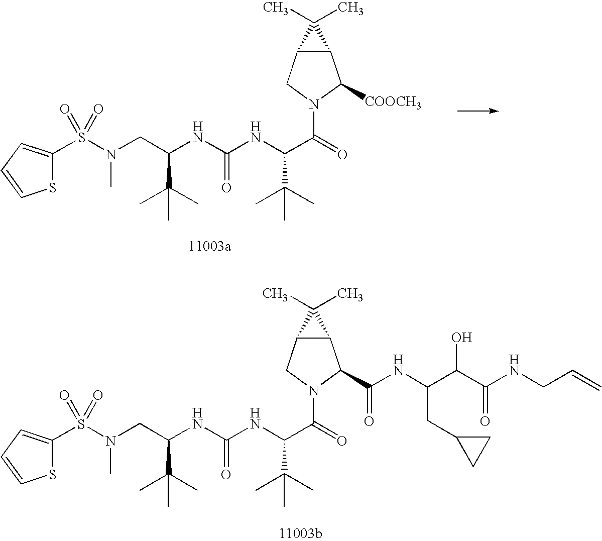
S(N(CC(C(C)(C)C)NC(NC(C(=O)N1CC2C(C1[COOCH3])C2(C)C)C(C)(C)C)=O)C)(=O)(=O)C1=CC=CS1.S(N(CC(C(C)(C)C)NC(NC(C(=O)N1CC2C(C1C(NC(C(C(=O)NCC=C)O)CC1CC1)=O)C2(C)C)C(C)(C)C)=O)C)(=O)(=O)C1=CC=CS1
